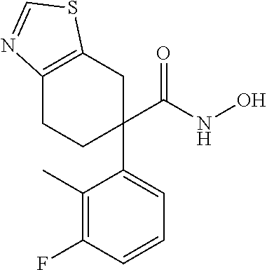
C1(C(NO)=O)(C2=CC=CC(F)=C2C)CC2=C(CC1)N=CS2
